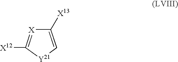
C1([X13])=C[Y21]C([X12])=[X]1
